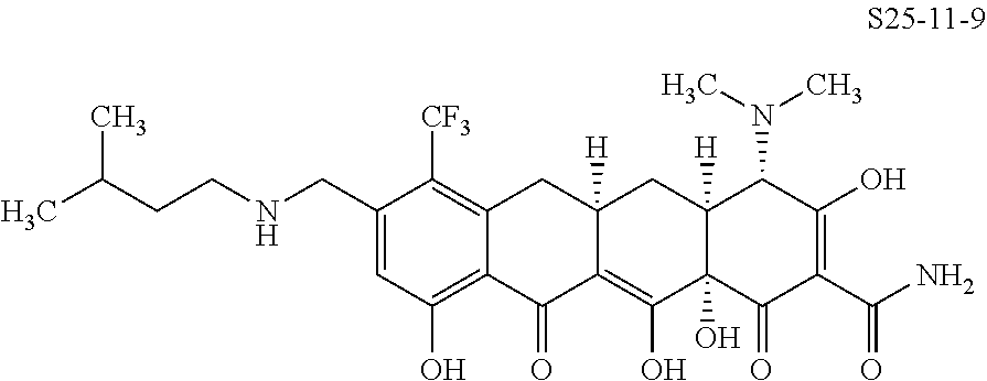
C1(CNCCC(C)C)=CC(O)=C2C(=C1[CF3])CC1([H])C(=C(O)C3(O)C([H])(C1)C(N(C)C)C(O)=C(C(N)=O)C3=O)C2=O
